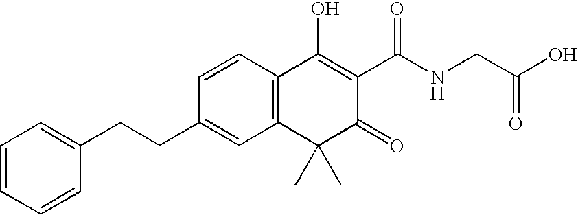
C12=C(C=CC(CCC3=CC=CC=C3)=C1)C(O)=C(C(=O)NCC(O)=O)C(=O)C2(C)C
